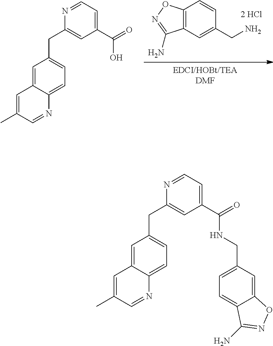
C12=C(C=C(CN)C=C1)C(N)=NO2.[EDCI/HOBt/TEADMF].C1=C2C(=CC=C1CC1=CC(C(=O)O)=CC=N1)N=CC(C)=C2.C1=C2C(=CC=C1CC1=CC(C(=O)NCC3=CC=C4C(=C3)ON=C4N)=CC=N1)N=CC(C)=C2
